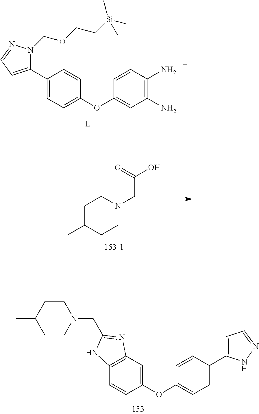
C1=C(C2=CC=NN2COCC[Si](C)(C)C)C=CC(OC2=CC(N)=C(N)C=C2)=C1.C1C(C)CCN(CC(O)=O)C1.C1=CC(OC2=CC=C(C3=CC=NN3)C=C2)=CC2=C1NC(CN1CCC(C)CC1)=N2
